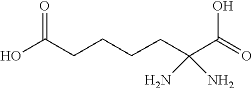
C(C(=O)O)(CCCCC(O)=O)(N)N
